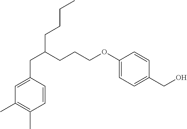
C(C1=CC(C)=C(C)C=C1)C(CCCOC1=CC=C(CO)C=C1)CCCC
